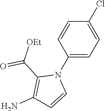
C1(N2C(C([OEt])=O)=C(N)C=C2)=CC=C(Cl)C=C1
